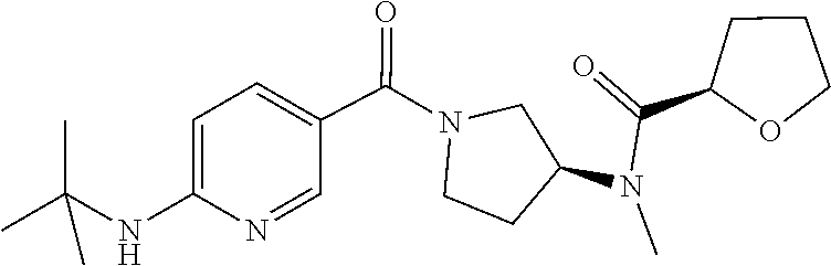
CN(C1CCN(C(C2=CC=C(NC(C)(C)C)N=C2)=O)C1)C(=O)C1CCCO1
